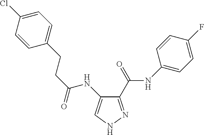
C1(CCC(NC2=CNN=C2C(NC2=CC=C(F)C=C2)=O)=O)=CC=C(Cl)C=C1
